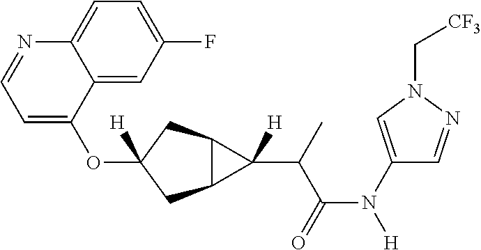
O(C1([H])CC2C(C1)C2(C(C(N([H])C1=CN(C[CF3])N=C1)=O)C)[H])C1=CC=NC2=CC=C(F)C=C12
